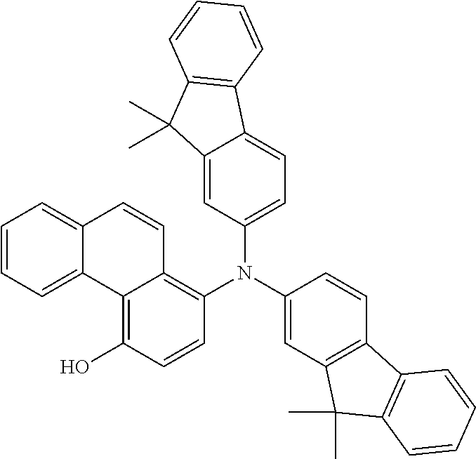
C1(O)=C2C(=C(N(C3=CC4=C(C=C3)C3=C(C4(C)C)C=CC=C3)C3=CC=C4C(=C3)C(C)(C)C3=C4C=CC=C3)C=C1)C=CC1=CC=CC=C21
